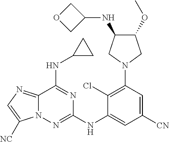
C12=NC=C([NC])N1N=C(NC1=CC([CN])=CC(N3CC(OC)C(NC4COC4)C3)=C1Cl)N=C2NC1CC1
